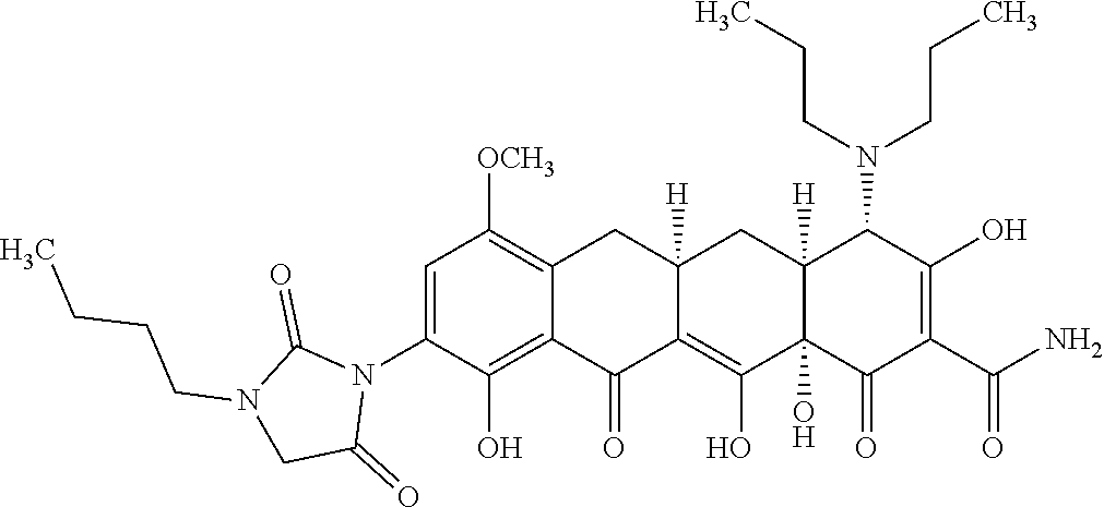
C12=C(O)C(N3C(=O)N(CCCC)CC3=O)=CC([OCH3])=C1CC1([H])C(=C(O)C3(O)C([H])(C1)C(N(CCC)CCC)C(O)=C(C(N)=O)C3=O)C2=O
